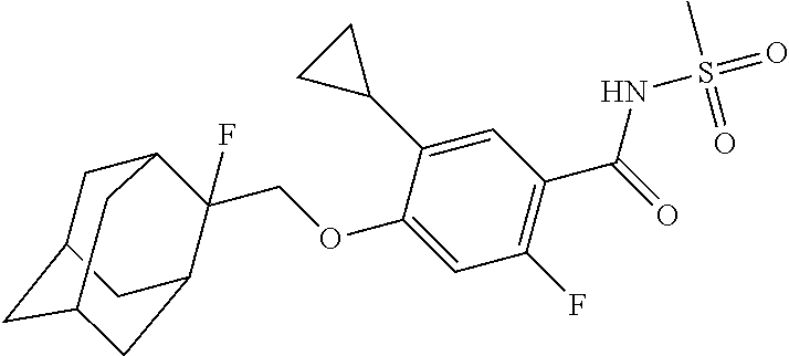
O(C1=CC(F)=C(C(=O)NS(=O)(=O)C)C=C1C1CC1)CC1(F)C2CC3CC(CC1C3)C2
